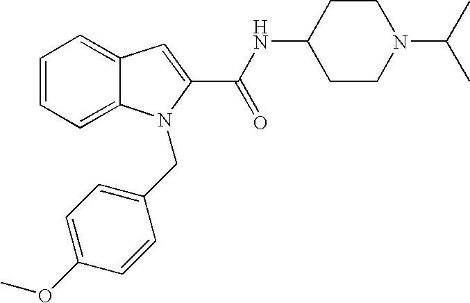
C1=CC=C2C(=C1)C=C(C(NC1CCN(C(C)C)CC1)=O)N2CC1=CC=C(OC)C=C1
